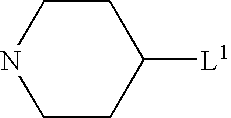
C1CC([L1])CCN1
